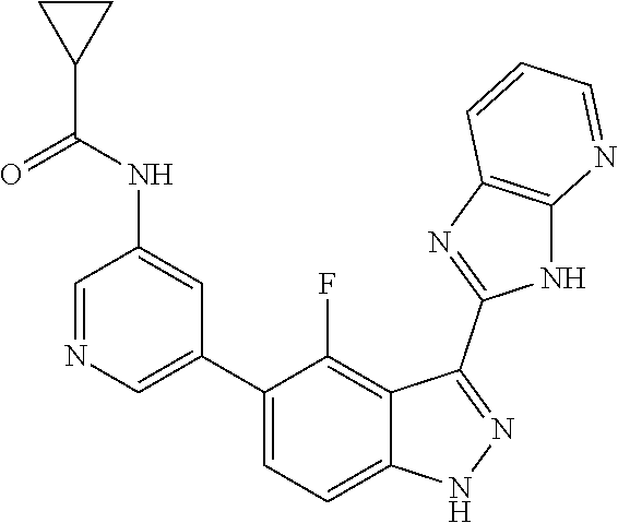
C1=NC=C(C2=CC=C3C(=C2F)C(C2=NC4=C(N2)N=CC=C4)=NN3)C=C1NC(C1CC1)=O
